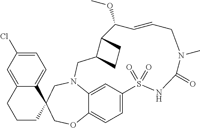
C12=CC=C3C(=C1)N(CC1(CO3)C3=CC=C(Cl)C=C3CCC1)CC1C(CC1)C(OC)C=CCN(C)C(=O)NS2(=O)=O
